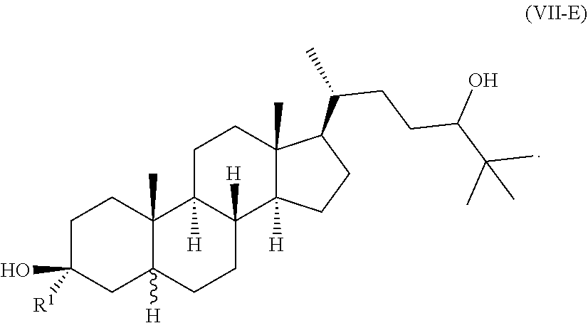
C1(O)([R1])CC2([H])C(C)(CC1)C1([H])CCC3(C)C(C(CCC(O)C(C)(C)C)C)CCC3([H])C1([H])CC2
